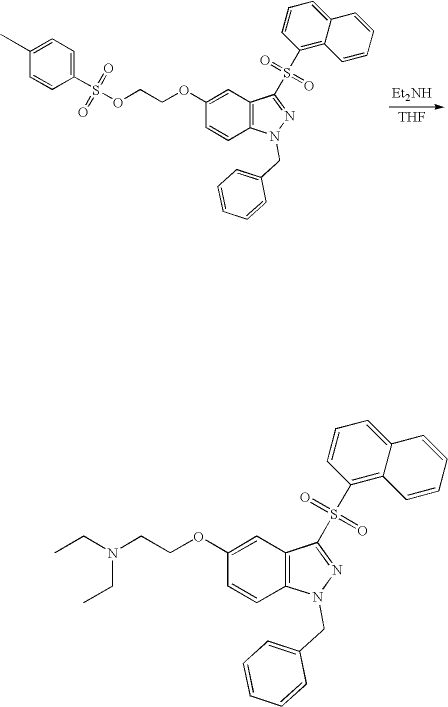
C1(OCCN(CC)CC)=CC2=C(C=C1)N(CC1=CC=CC=C1)N=C2S(C1=C2C(=CC=C1)C=CC=C2)(=O)=O.C1(OCCOS(C2=CC=C(C)C=C2)(=O)=O)=CC2=C(C=C1)N(CC1=CC=CC=C1)N=C2S(C1=C2C(=CC=C1)C=CC=C2)(=O)=O.[THF].[Et2NH]
